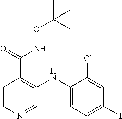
C1=CN=CC(NC2=CC=C(I)C=C2Cl)=C1C(=O)NOC(C)(C)C
